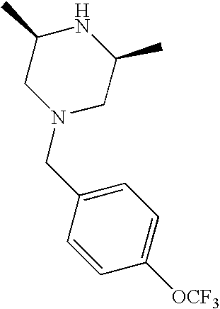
C1([OCF3])=CC=C(CN2CC(C)NC(C)C2)C=C1
